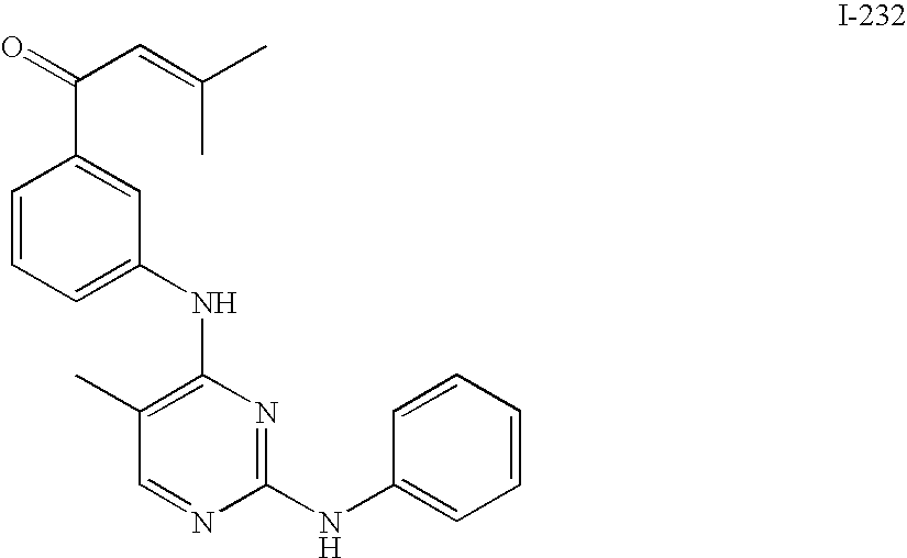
C1=CC(C(C=C(C)C)=O)=CC(NC2=C(C)C=NC(NC3=CC=CC=C3)=N2)=C1
